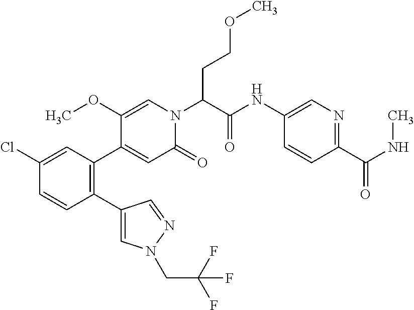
C1(C2=CN(CC(F)(F)F)N=C2)=C(C2=CC(=O)N(C(C(NC3=CN=C(C(NC)=O)C=C3)=O)CCOC)C=C2OC)C=C(Cl)C=C1
